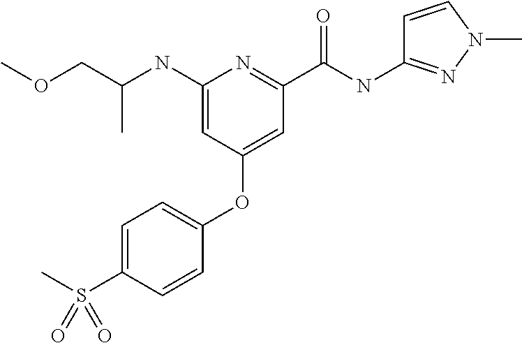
C(C)(COC)NC1=CC(OC2=CC=C(S(C)(=O)=O)C=C2)=CC(C(NC2=NN(C)C=C2)=O)=N1
